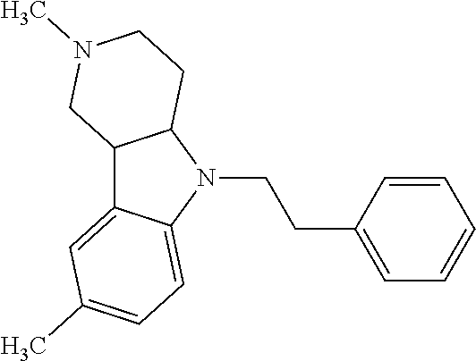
C12C3=CC(C)=CC=C3N(CCC3=CC=CC=C3)C1CCN(C)C2
